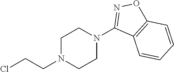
C1N(CCCl)CCN(C2=NOC3=C2C=CC=C3)C1
